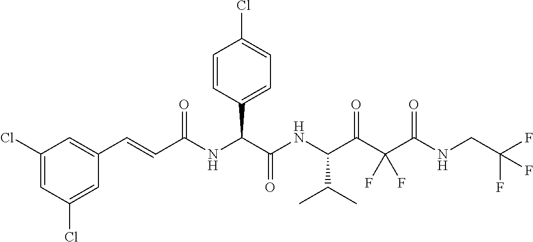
C1(Cl)=CC(Cl)=CC(C=CC(NC(C(NC(C(C(C(NCC(F)(F)F)=O)(F)F)=O)C(C)C)=O)C2=CC=C(Cl)C=C2)=O)=C1
